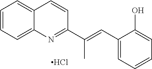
C1=CC=C2C(=C1)C=CC(C(=CC1=CC=CC=C1O)C)=N2.Cl
